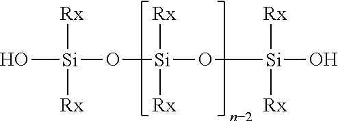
O[Si](O[Si](O[Si](O)([Rx])[Rx])([Rx])[Rx])([Rx])[Rx]
